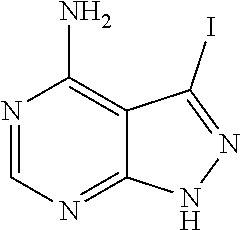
N1=CN=C2C(=C1N)C(I)=NN2
